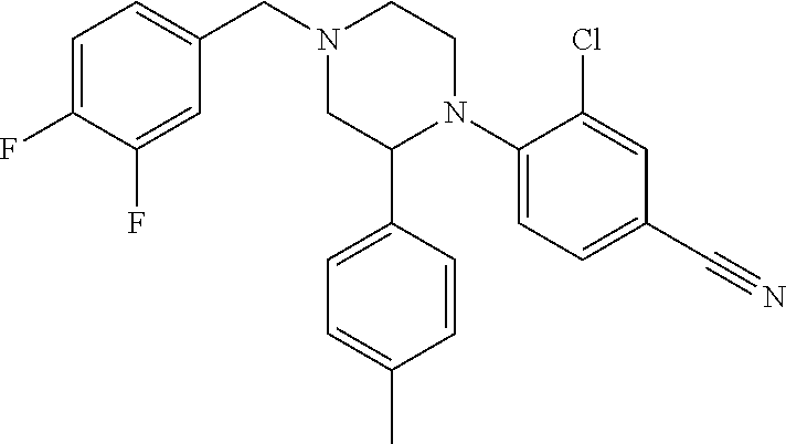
C1=C(F)C(F)=CC(CN2CC(C3=CC=C(C)C=C3)N(C3=CC=C(C#N)C=C3Cl)CC2)=C1
